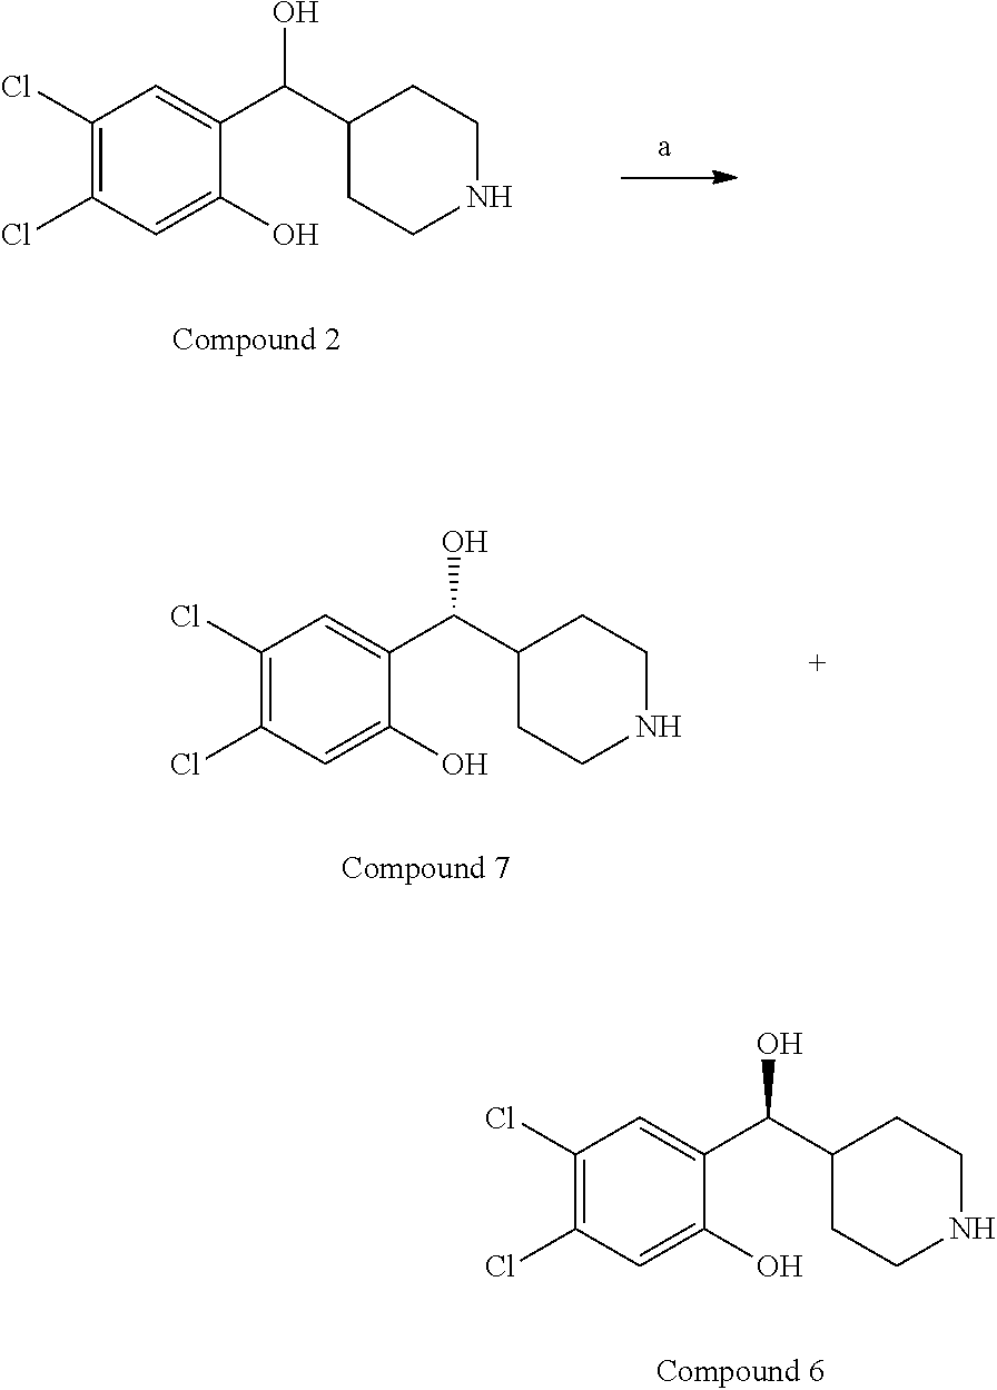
C1(Cl)=C(Cl)C=C(O)C(C(C2CCNCC2)O)=C1.C1(Cl)=C(Cl)C=C(O)C(C(C2CCNCC2)O)=C1.C1(Cl)=C(Cl)C=C(O)C(C(C2CCNCC2)O)=C1
